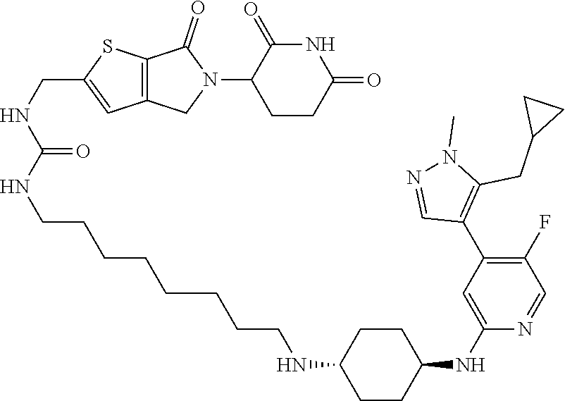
C1CC(=O)NC(=O)C1N1C(=O)C2=C(C1)C=C(CNC(NCCCCCCCCNC1CCC(NC3=CC(C4=C(CC5CC5)N(C)N=C4)=C(F)C=N3)CC1)=O)S2
